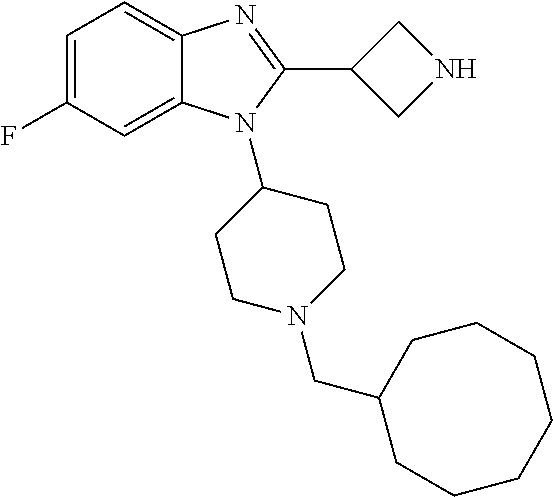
C1=C(F)C=C2C(=C1)N=C(C1CNC1)N2C1CCN(CC2CCCCCCC2)CC1
